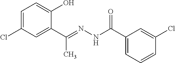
C1=C(Cl)C=C(C(=NNC(C2=CC=CC(Cl)=C2)=O)C)C(O)=C1
